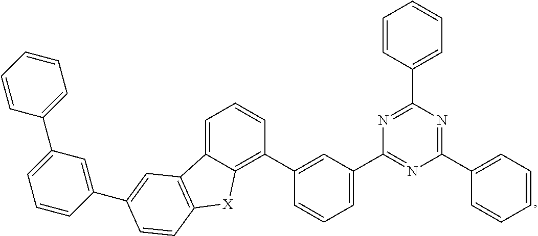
C1(C2=NC(C3=CC=CC=C3)=NC(C3=CC=CC=C3)=N2)=CC=CC(C2=C3C(=CC=C2)C2=C([X]3)C=CC(C3=CC(C4=CC=CC=C4)=CC=C3)=C2)=C1
